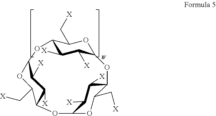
C12C([X])C([X])C(OC1C[X])OC1C([X])C([X])C(OC1C[X])OC1C(C[X])OC(O2)C([X])C1[X]
